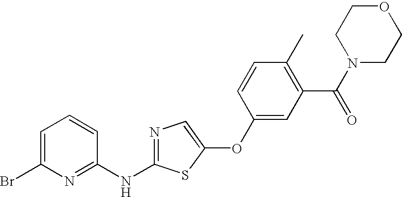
C1=C(Br)N=C(NC2=NC=C(OC3=CC(C(N4CCOCC4)=O)=C(C)C=C3)S2)C=C1
